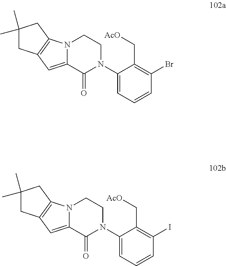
C12=CC3=C(N1CCN(C1=CC=CC(Br)=C1C[AcO])C2=O)CC(C)(C)C3.C12=CC3=C(N1CCN(C1=CC=CC(I)=C1C[AcO])C2=O)CC(C)(C)C3
